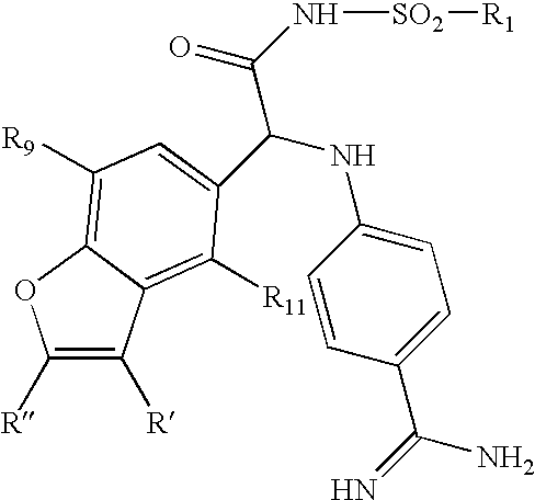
C1([R])=C([R])C2=C([R11])C(C(NC3=CC=C(C(N)=N)C=C3)C(N[SO2][R1])=O)=CC([R9])=C2O1
